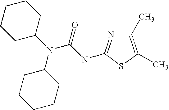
N(C1CCCCC1)(C1CCCCC1)C(NC1=NC(C)=C(C)S1)=O
